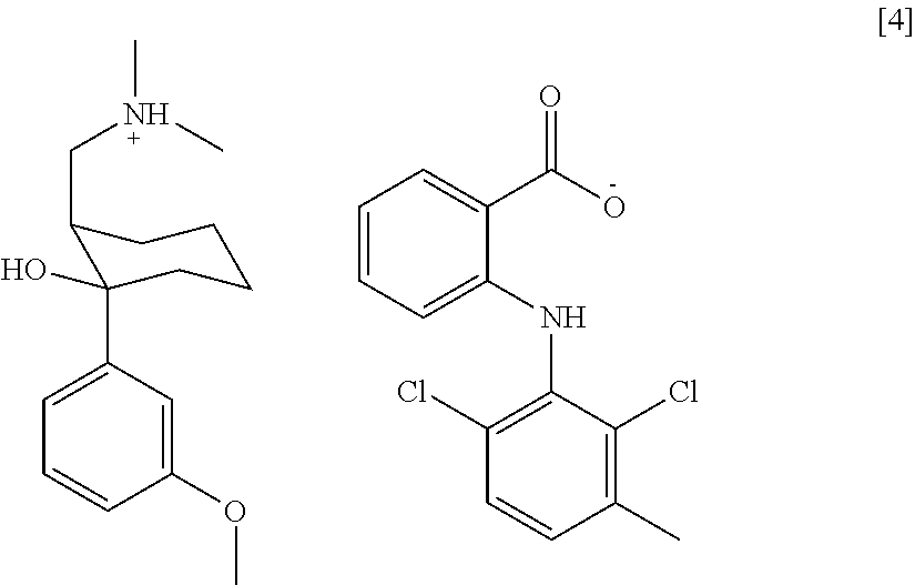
C1=CC(OC)=CC(C2(O)C(CN(C)C)CCCC2)=C1.C1=CC=C(NC2=C(Cl)C=CC(C)=C2Cl)C(C(O)=O)=C1
